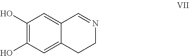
C1(O)=C(O)C=C2C(=C1)C=NCC2
